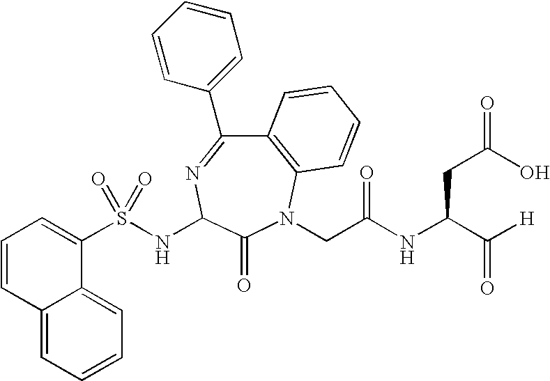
S(NC1N=C(C2=CC=CC=C2)C2=C(N(CC(NC(C([H])=O)CC(=O)O)=O)C1=O)C=CC=C2)(=O)(C1=CC=CC2=CC=CC=C12)=O
